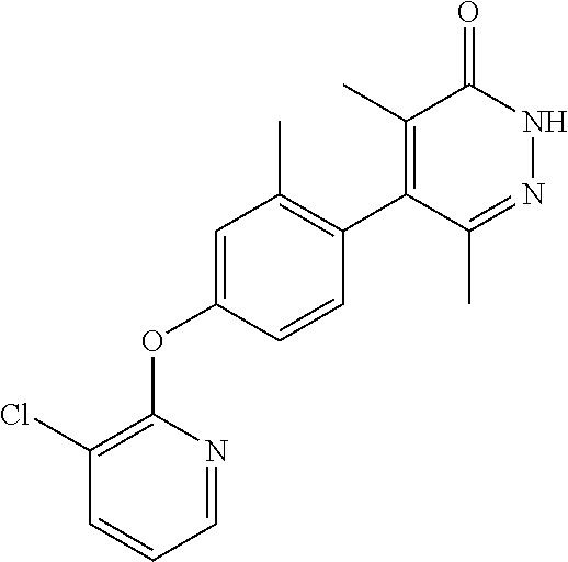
C1(Cl)=C(OC2=CC(C)=C(C3=C(C)C(=O)NN=C3C)C=C2)N=CC=C1
